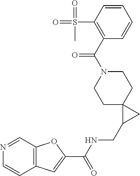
C12=C(C=NC=C1)OC(C(NCC1CC13CCN(C(C1=C(S(=O)(=O)C)C=CC=C1)=O)CC3)=O)=C2
